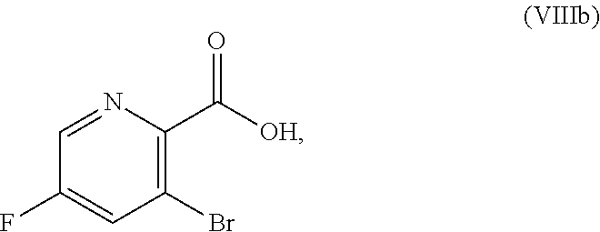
C1=C(F)C=NC(C(=O)[OH])=C1Br
